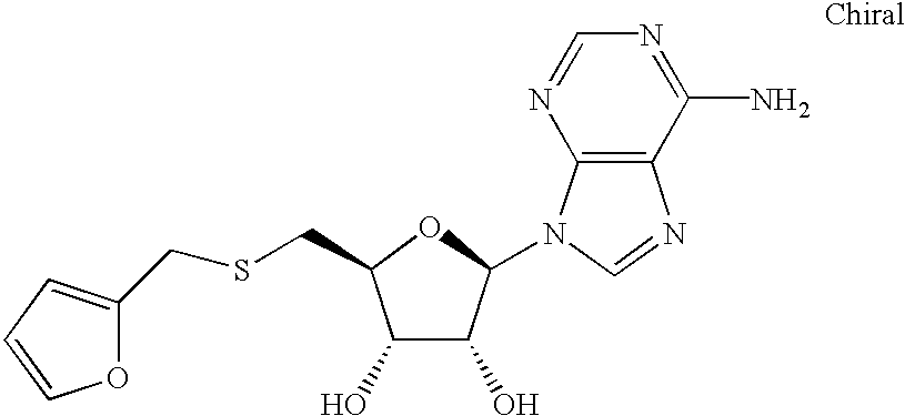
C1(O)C(O)C(N2C3=C(N=C2)C(N)=NC=N3)OC1CSCC1=CC=CO1
